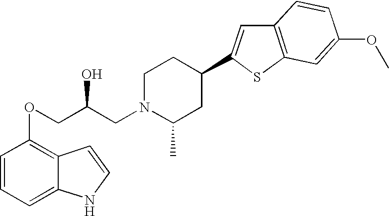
C1=CC=C2C(=C1OCC(CN1C(C)CC(C3=CC4=C(S3)C=C(OC)C=C4)CC1)O)C=CN2
